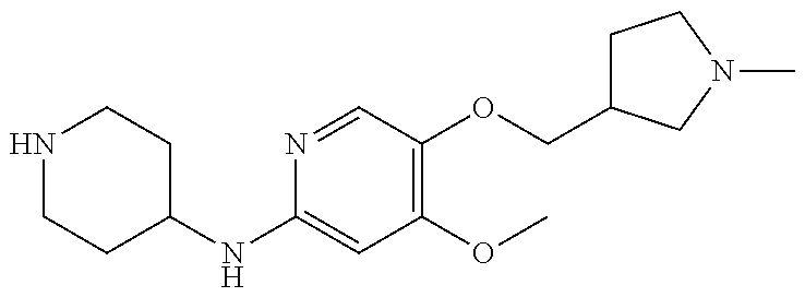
N1CCC(NC2=CC(OC)=C(OCC3CCN(C)C3)C=N2)CC1
